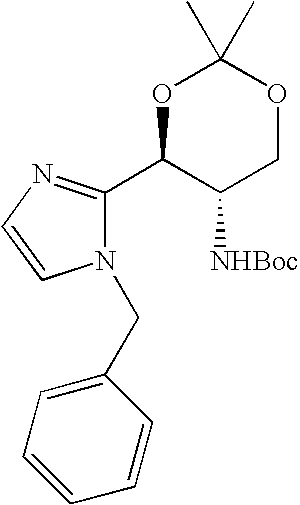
C1(C2C([NHBoc])COC(C)(C)O2)=NC=CN1CC1=CC=CC=C1
